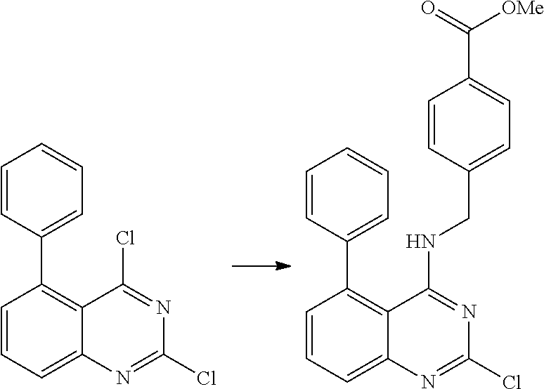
C1=CC=C2C(=C1C1=CC=CC=C1)C(Cl)=NC(Cl)=N2.C1=CC=C2C(=C1C1=CC=CC=C1)C(NCC1=CC=C(C(=O)[OMe])C=C1)=NC(Cl)=N2
